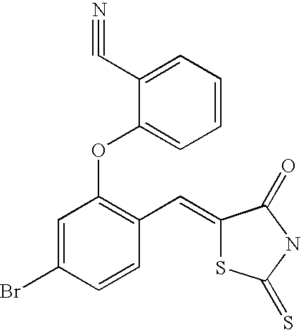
C1=C(Br)C=CC(C=C2SC(=S)NC2=O)=C1OC1=CC=CC=C1C#N
